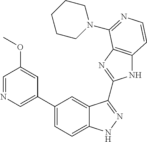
C1(C2=CN=CC(OC)=C2)=CC=C2C(=C1)C(C1=NC3=C(N1)C=CN=C3N1CCCCC1)=NN2
